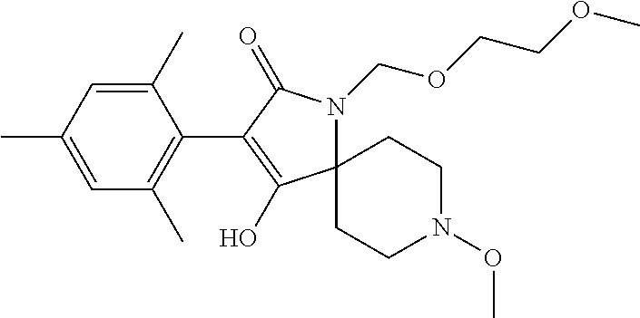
C12(N(COCCOC)C(=O)C(C3=C(C)C=C(C)C=C3C)=C1O)CCN(OC)CC2
